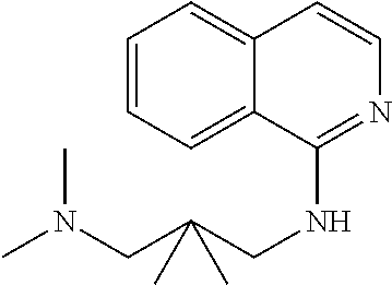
C1=CC=C2C(=C1)C=CN=C2NCC(CN(C)C)(C)C
